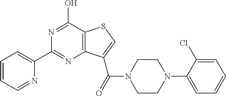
N1=C(O)C2=C(N=C1C1=CC=CC=N1)C(C(N1CCN(C3=CC=CC=C3Cl)CC1)=O)=CS2
